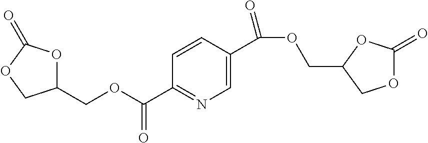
C1(COC(=O)C2=NC=C(C(OCC3COC(=O)O3)=O)C=C2)OC(=O)OC1
